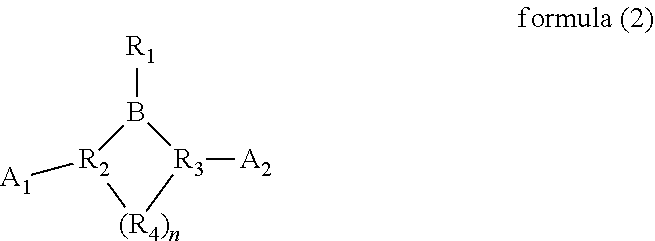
B1([R1])[R2]([A1])[(R4)n][R3]1[A2]
